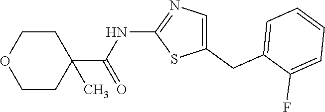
C1(CC2=CC=CC=C2F)=CN=C(NC(=O)C2(C)CCOCC2)S1
